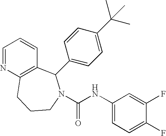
C1=NC2=C(C=C1)C(C1=CC=C(C(C)(C)C)C=C1)N(C(NC1=CC=C(F)C(F)=C1)=O)CCC2
